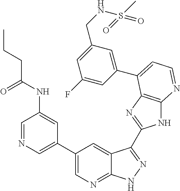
C1=NC=C(C2=CN=C3C(=C2)C(C2=NC4=C(N2)N=CC=C4C2=CC(CNS(C)(=O)=O)=CC(F)=C2)=NN3)C=C1NC(CCC)=O
